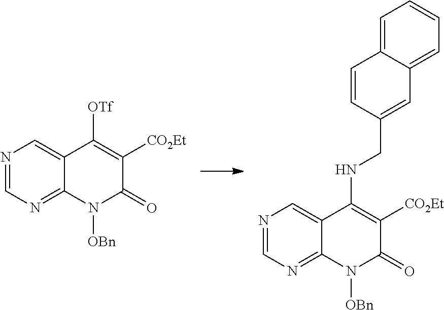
N1=CN=C2C(=C1)C([OTf])=C([CO2Et])C(=O)N2[OBn].N1=CN=C2C(=C1)C(NCC1=CC3=CC=CC=C3C=C1)=C([CO2Et])C(=O)N2[OBn]
